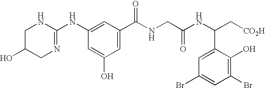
C1C(O)CN=C(NC2=CC(C(NCC(NC(C[CO2H])C3=CC(Br)=CC(Br)=C3O)=O)=O)=CC(O)=C2)N1
